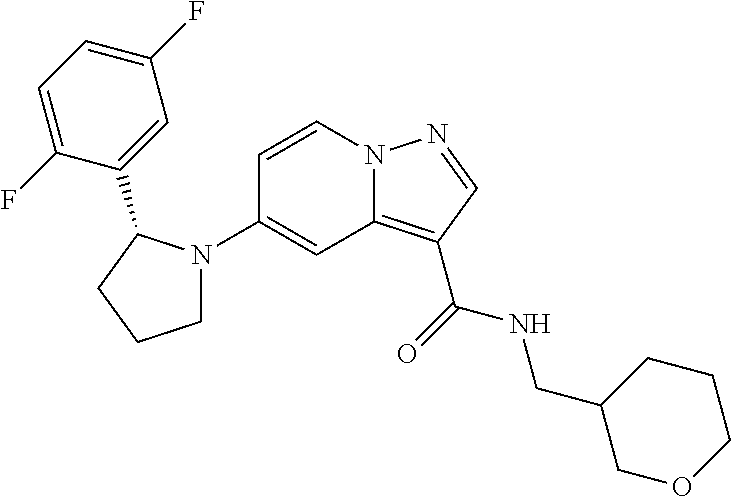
C1(N2CCCC2C2=CC(F)=CC=C2F)=CC2=C(C(=O)NCC3COCCC3)C=NN2C=C1
